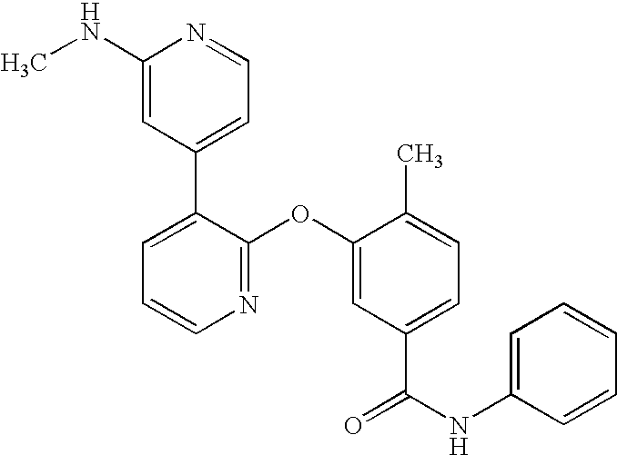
N1=C(OC2=CC(C(NC3=CC=CC=C3)=O)=CC=C2C)C(C2=CC=NC(NC)=C2)=CC=C1
